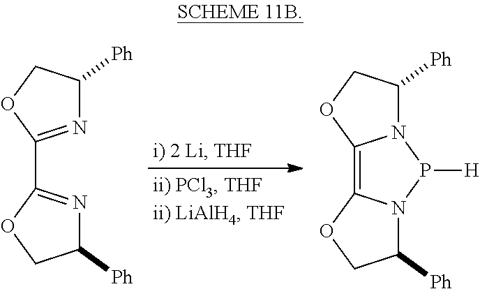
C1([Ph])N=C(C2=NC([Ph])CO2)OC1.N12C([Ph])COC1=C1N(P2[H])C([Ph])CO1
